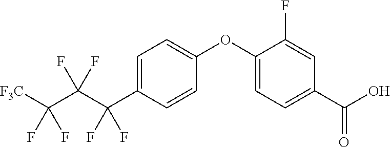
C1=C(C(C(C([F3C])(F)F)(F)F)(F)F)C=CC(OC2=CC=C(C(O)=O)C=C2F)=C1
